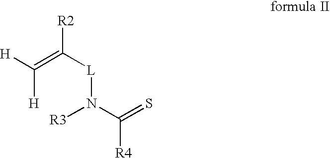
[H]C(=C([L]N(C(=S)[R4])[R3])[R2])[H]
